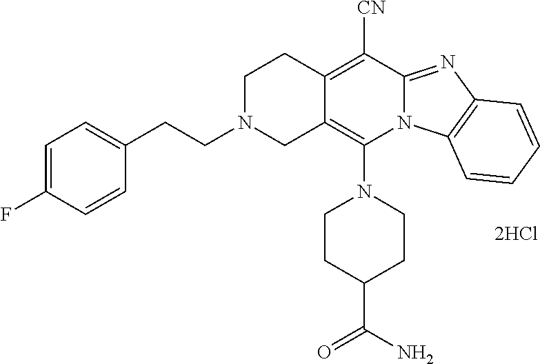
[2HCl].N1(C2=C3C(=C([CN])C4=NC5=C(N24)C=CC=C5)CCN(CCC2=CC=C(F)C=C2)C3)CCC(C(=O)N)CC1
